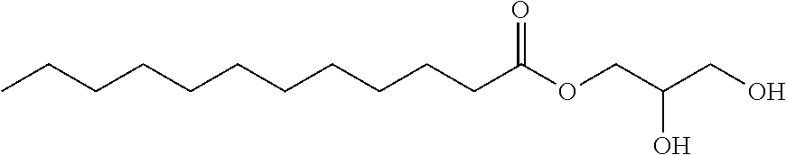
CCCCCCCCCCCC(OCC(CO)O)=O
